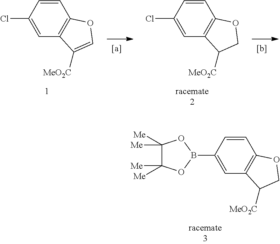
C1=CC(B2OC([Me])([Me])C([Me])([Me])O2)=CC2=C1OCC2[MeO2C].C1=CC(Cl)=CC2=C1OCC2[MeO2C].C1=CC(Cl)=CC2=C1OC=C2[MeO2C]
